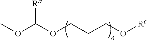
O(C(OCCCO[Rc])[Ra])C
